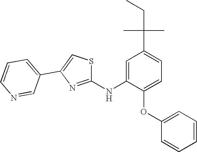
C1(NC2=NC(C3=CC=CN=C3)=CS2)=CC(C(C)(C)CC)=CC=C1OC1=CC=CC=C1
